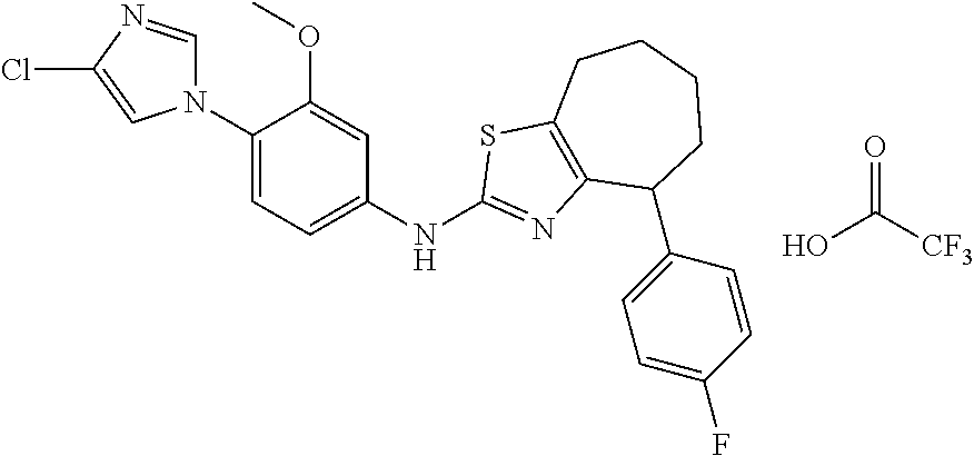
N1(C2=CC=C(NC3=NC4=C(S3)CCCCC4C3=CC=C(F)C=C3)C=C2OC)C=NC(Cl)=C1.OC([CF3])=O
